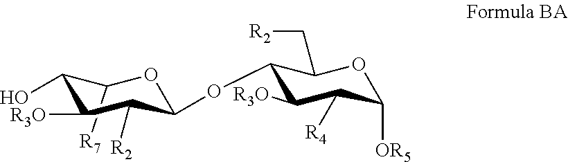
C1([R7])C(O)C([R3O])C([R2])C(OC2C([R3O])C([R4])C([OR5])OC2C[R2])O1
